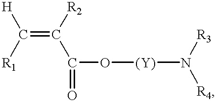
C(=C([R2])C(O[(Y)]N([R3])[R4])=O)([H])[R1]
